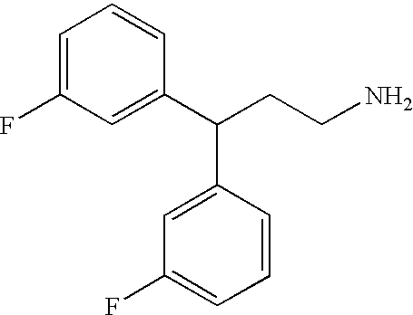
C1=C(F)C=C(C(C2=CC(F)=CC=C2)CCN)C=C1
